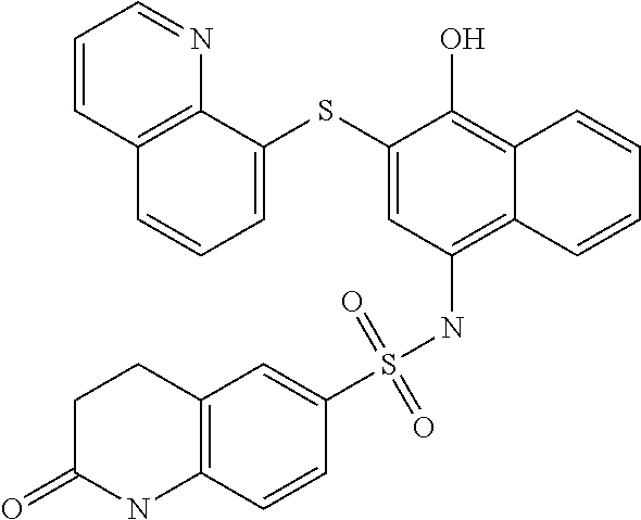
C12=C(NS(C3=CC4=C(C=C3)NC(=O)CC4)(=O)=O)C=C(SC3=CC=CC4=C3N=CC=C4)C(O)=C1C=CC=C2
